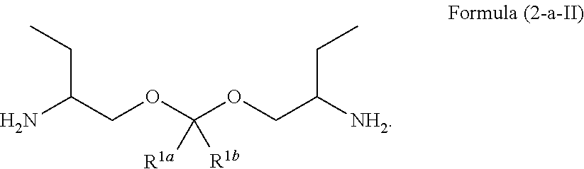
NC(COC(OCC([NH2])CC)([R1b])[R1a])CC
